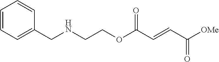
C(NCCOC(C=CC([OMe])=O)=O)C1=CC=CC=C1
